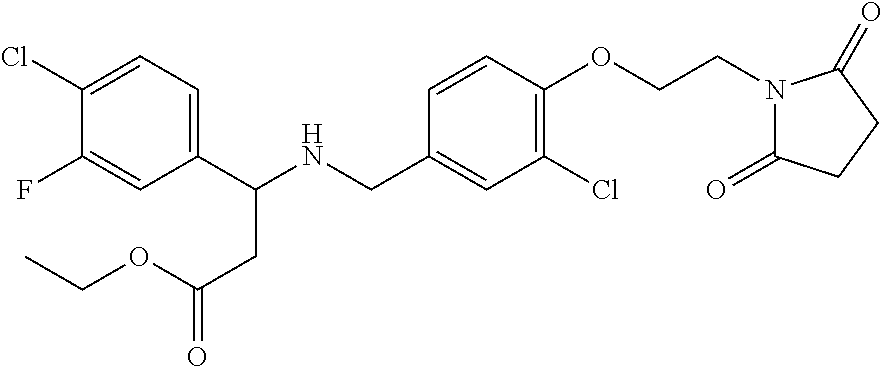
C1(C(NCC2=CC(Cl)=C(OCCN3C(=O)CCC3=O)C=C2)CC(=O)OCC)=CC=C(Cl)C(F)=C1
